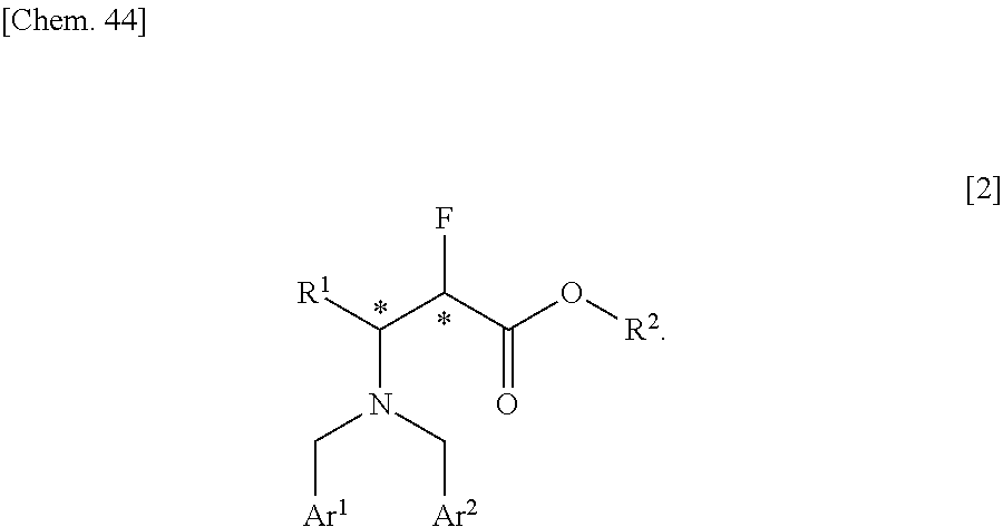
FC(C(O[R2])=O)C([R1])N(C[Ar2])C[Ar1]
